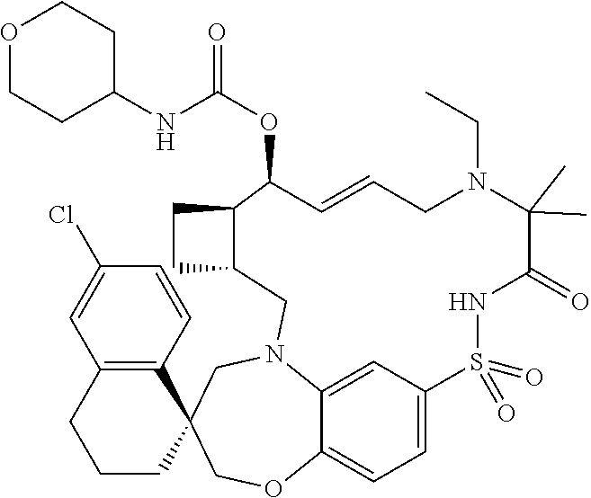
C12=CC3=CC=C1OCC1(CN2CC2CCC2C(OC(NC2CCOCC2)=O)C=CCN(CC)C(C)(C)C(=O)NS3(=O)=O)C2=C(CCC1)C=C(Cl)C=C2
